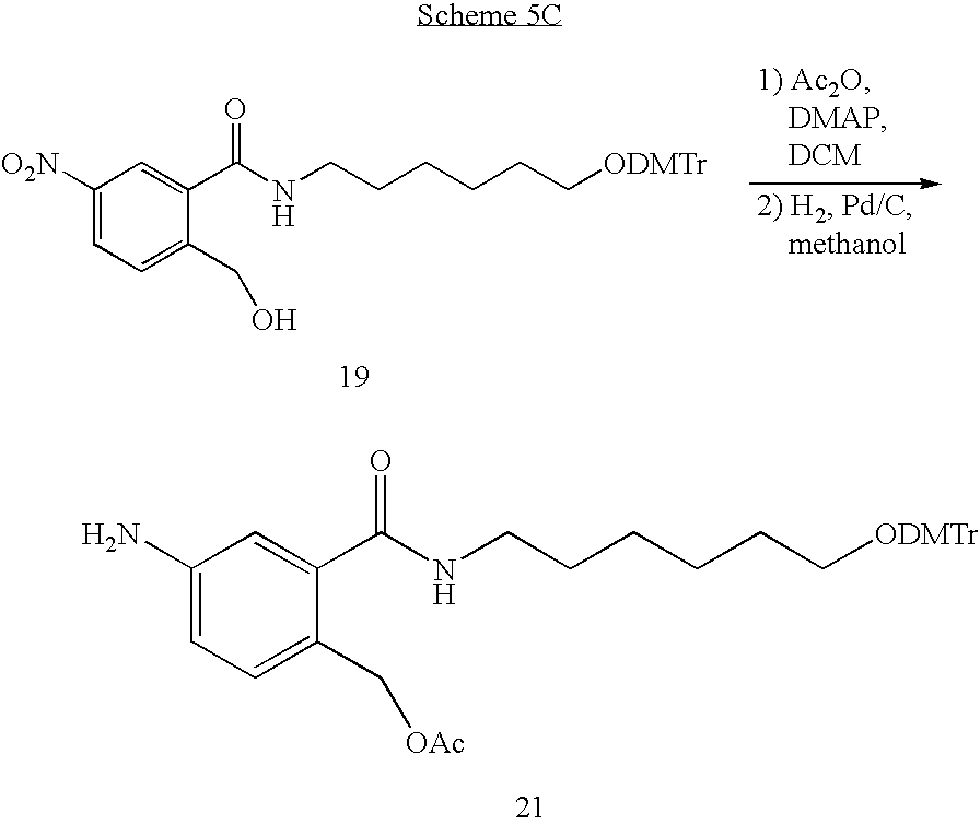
C1([O2N])=CC=C(CO)C(C(NCCCCCC[ODMTr])=O)=C1.C1(N)=CC=C(C[OAc])C(C(NCCCCCC[ODMTr])=O)=C1
